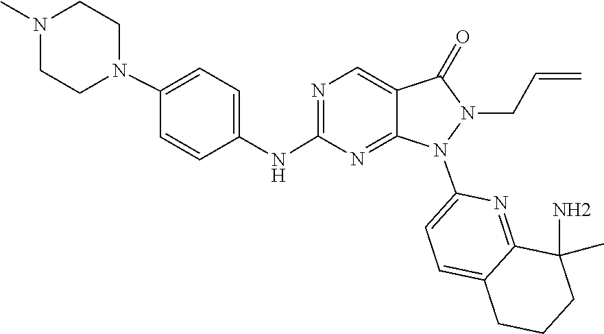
C1=C2C(=NC(N3C4=NC(NC5=CC=C(N6CCN(C)CC6)C=C5)=NC=C4C(=O)N3CC=C)=C1)C(N)(C)CCC2
